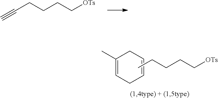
C#CCCCC[OTs].C(CC[OTs])CC.C1(C)=CCC=CC1
